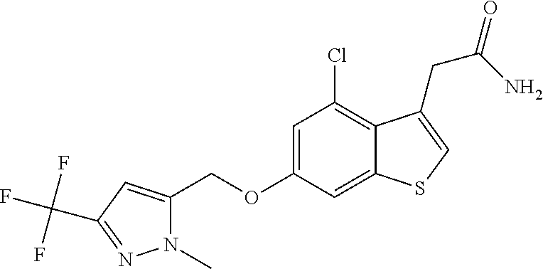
C(OC1=CC(Cl)=C2C(=C1)SC=C2CC(=O)N)C1=CC(C(F)(F)F)=NN1C
